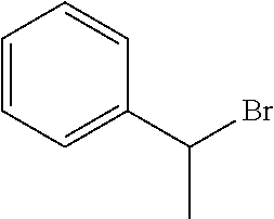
C1=CC=C(C(Br)C)C=C1
